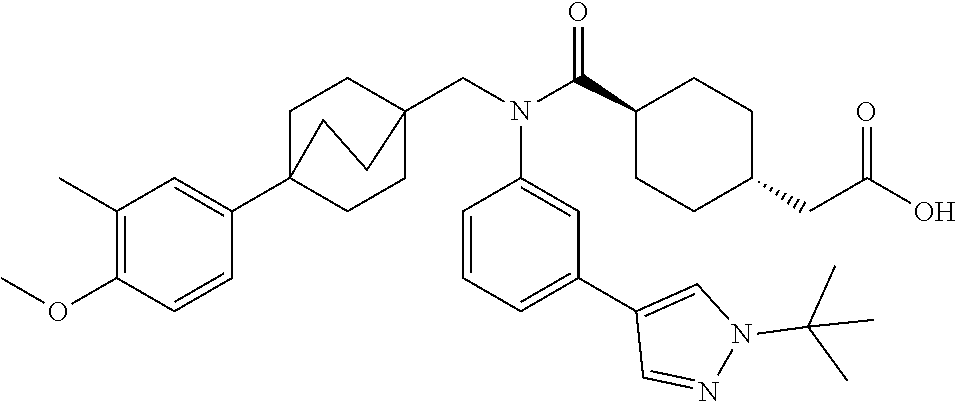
C1(C)=C(OC)C=CC(C23CCC(CN(C(C4CCC(CC(O)=O)CC4)=O)C4=CC(C5=CN(C(C)(C)C)N=C5)=CC=C4)(CC2)CC3)=C1
